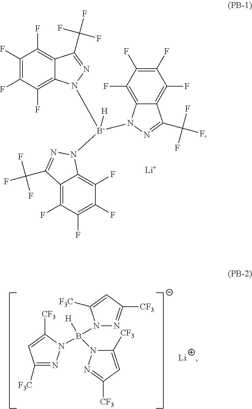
C1(F)=C(F)C(F)=C2C(=C1F)C(C(F)(F)F)=NN2[B-](N1C2=C(F)C(F)=C(F)C(F)=C2C(C(F)(F)F)=N1)(N1C2=C(F)C(F)=C(F)C(F)=C2C(C(F)(F)F)=N1)[H].[Li].C1([F3C])=NN(B(N2N=C([CF3])C=C2[F3C])(N2C([CF3])=CC([CF3])=N2)[H])C([CF3])=C1.[Li]
